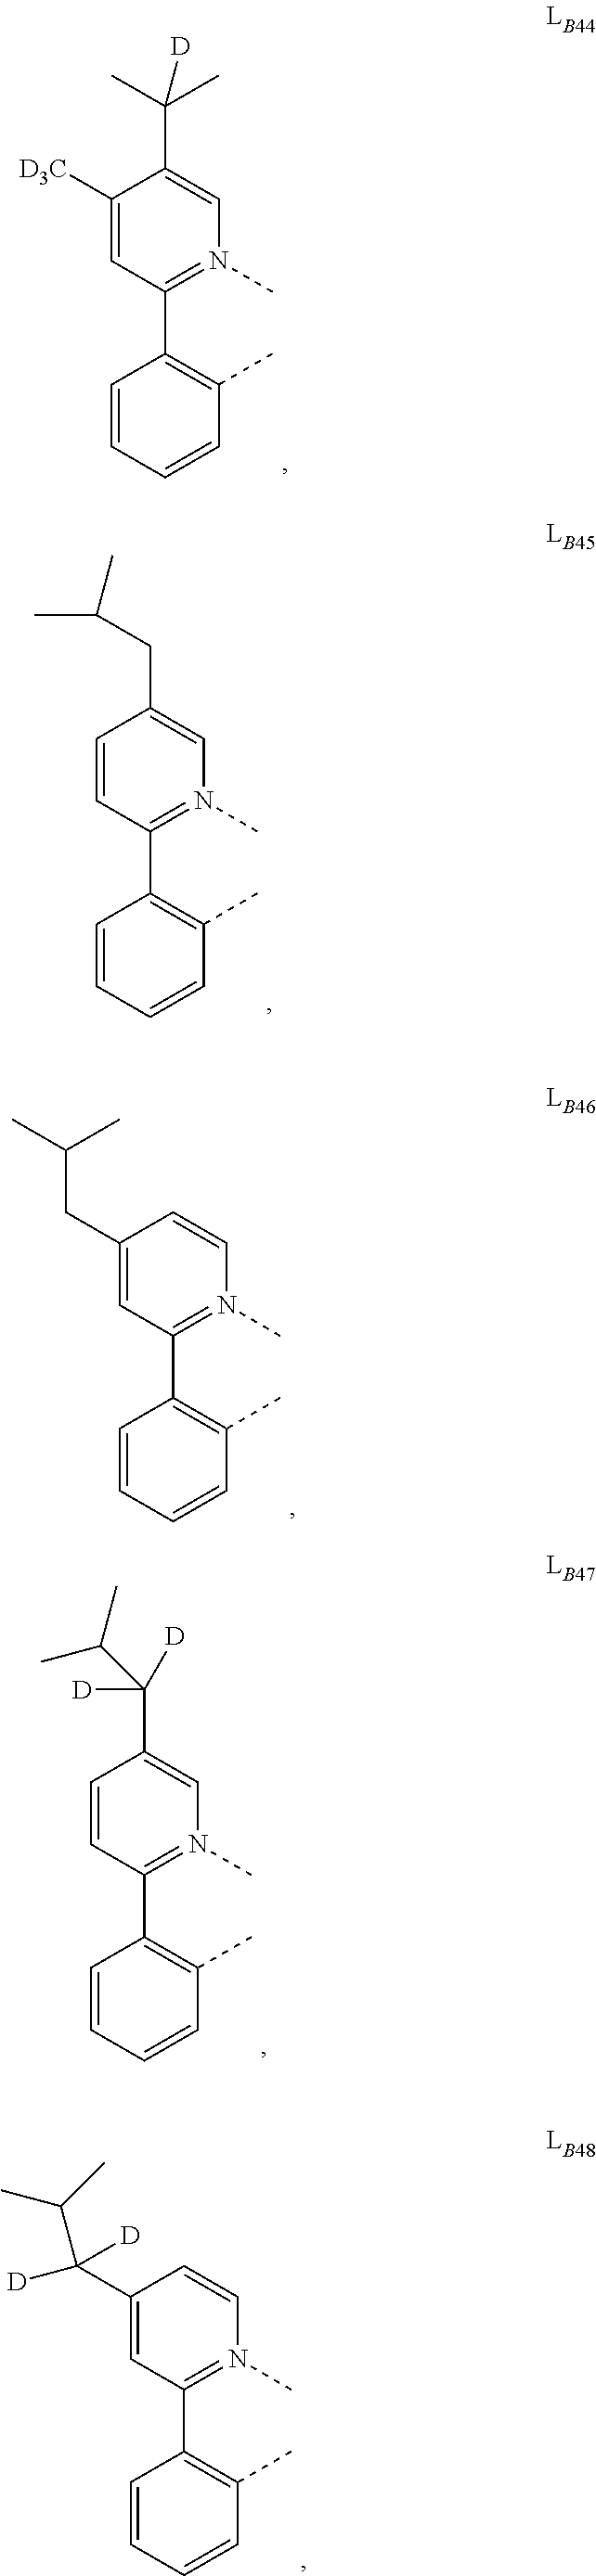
C1([D3C])=CC(C2=C(C)C=CC=C2)=N(C)C=C1C(C)(C)[D].C1=CC(C2=C(C)C=CC=C2)=N(C)C=C1CC(C)C.C1(CC(C)C)=CC(C2=C(C)C=CC=C2)=N(C)C=C1.C1=CC(C2=C(C)C=CC=C2)=N(C)C=C1C(C(C)C)([D])[D].C1(C(C(C)C)([D])[D])=CC(C2=C(C)C=CC=C2)=N(C)C=C1
